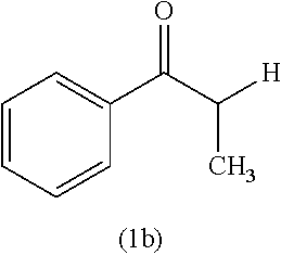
C1=CC=CC(C(C([H])C)=O)=C1
